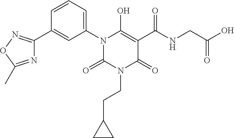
C(CN1C(=O)C(C(NCC(O)=O)=O)=C(O)N(C2=CC=CC(C3=NOC(C)=N3)=C2)C1=O)C1CC1
